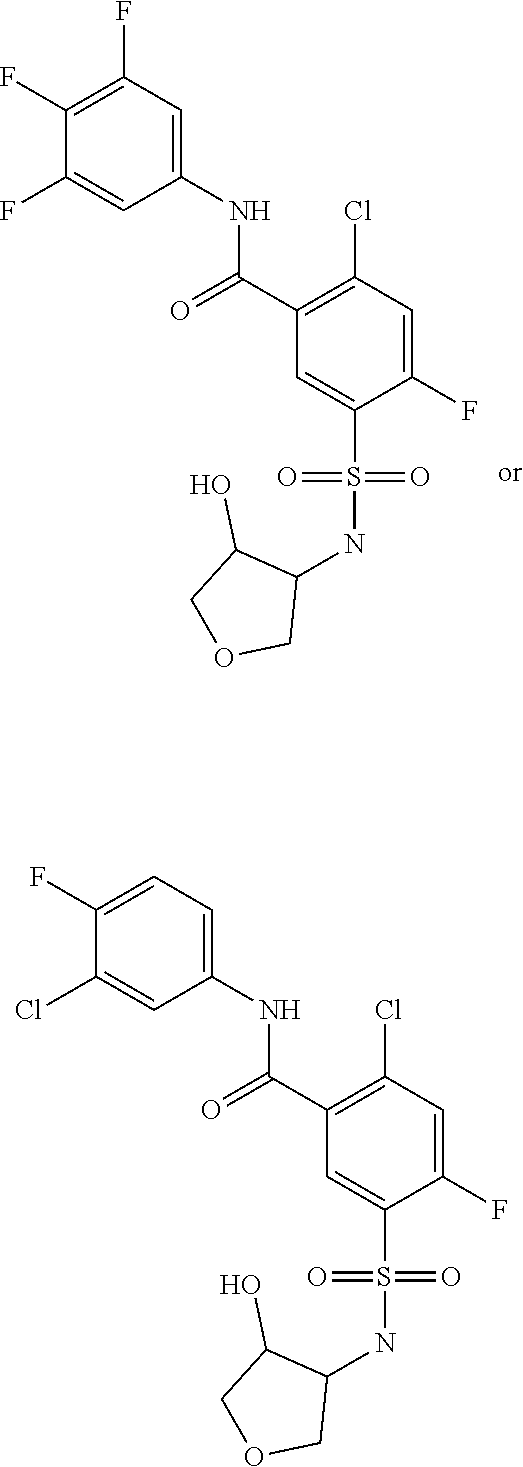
C1(F)=C(F)C=C(NC(C2=C(Cl)C=C(F)C(S(NC3C(O)COC3)(=O)=O)=C2)=O)C=C1F.C1(F)=CC=C(NC(C2=C(Cl)C=C(F)C(S(NC3C(O)COC3)(=O)=O)=C2)=O)C=C1Cl
